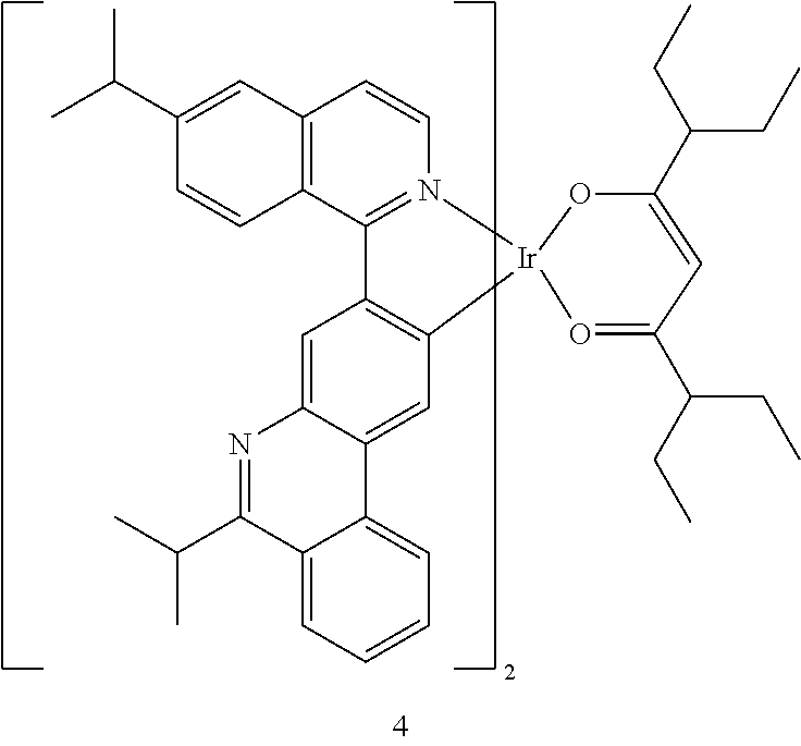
C1(C(C)C)=CC2=C(C=C1)C1=N(C=C2)[Ir]2(C3=C1C=C1C(=C3)C3=CC=CC=C3C(C(C)C)=N1)OC(C(CC)CC)=CC(C(CC)CC)=O2
